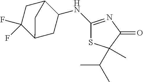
N(C1C2CC(F)(F)C(C1)C2)C1=NC(=O)C(C(C)C)(C)S1
